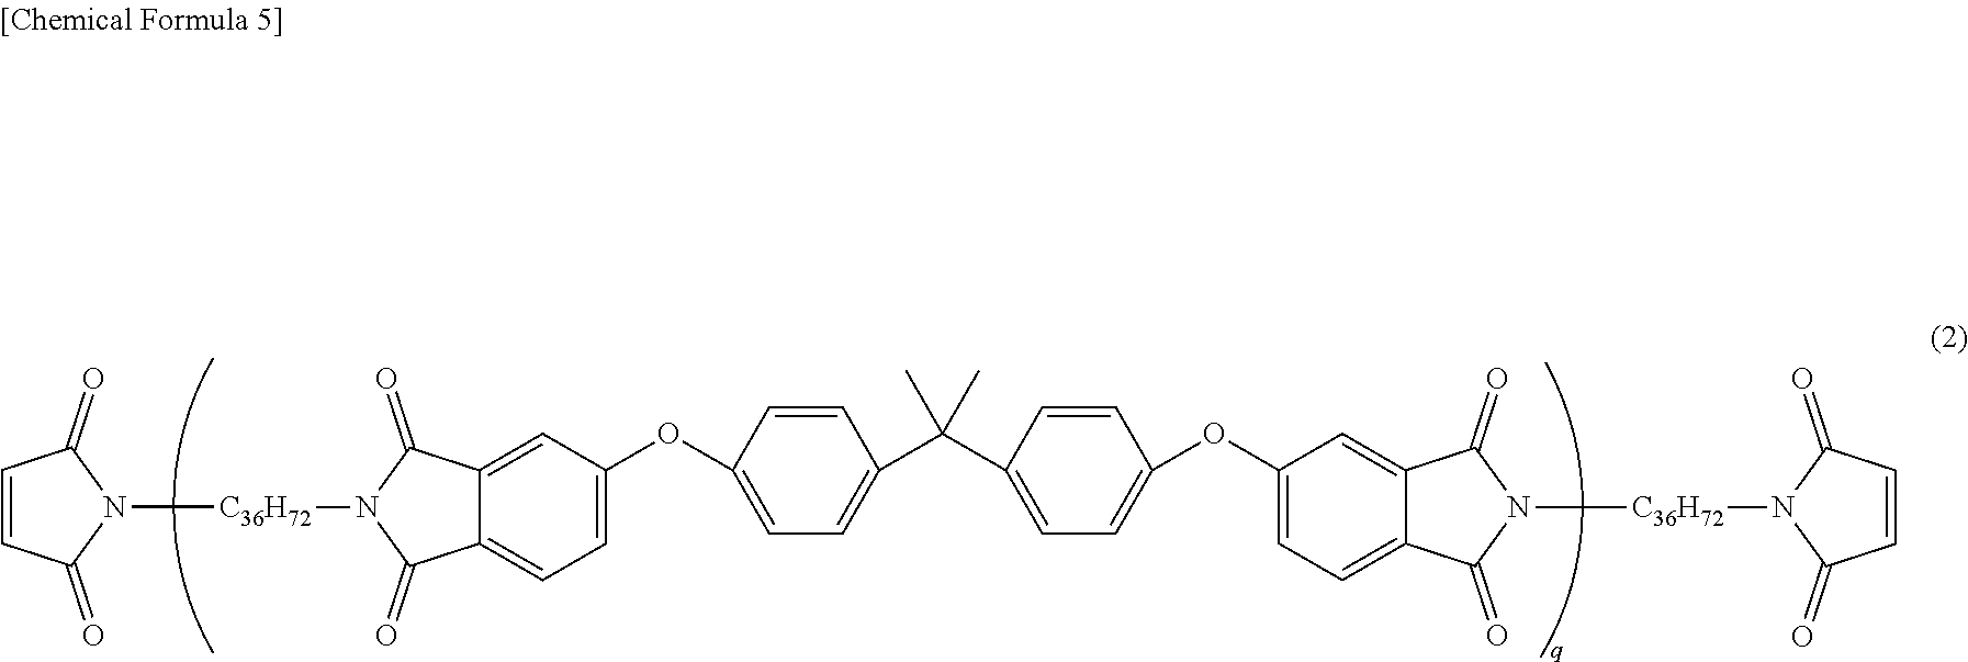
C1=C2C(=O)N([C36H72]N3C(=O)C=CC3=O)C(=O)C2=CC(OC2=CC=C(C(C3=CC=C(OC4=CC=C5C(=O)N([C36H72]N6C(=O)C=CC6=O)C(=O)C5=C4)C=C3)(C)C)C=C2)=C1
